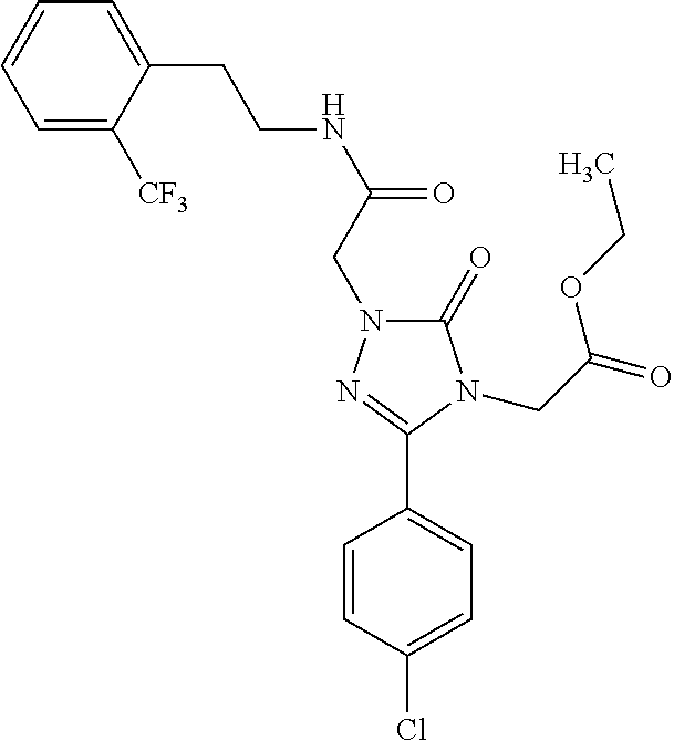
C1=C([CF3])C(CCNC(=O)CN2C(=O)N(CC(=O)OCC)C(C3=CC=C(Cl)C=C3)=N2)=CC=C1
